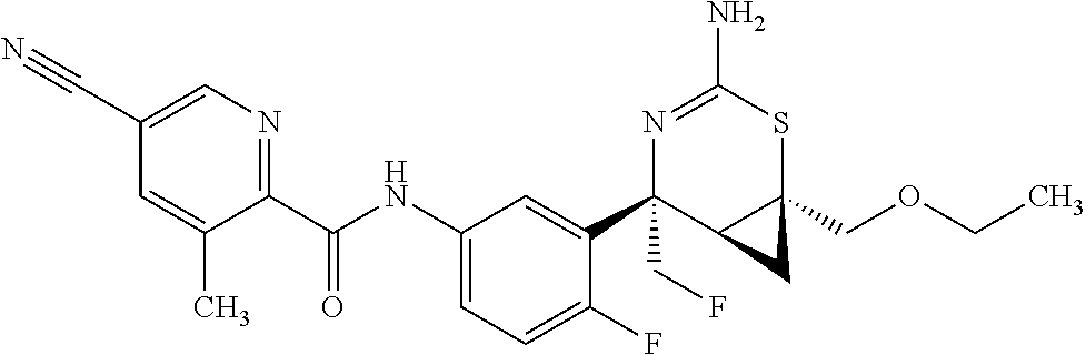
N1=C(N)SC2(COCC)C(C1(C1=CC(NC(C3=NC=C(C#N)C=C3C)=O)=CC=C1F)CF)C2
